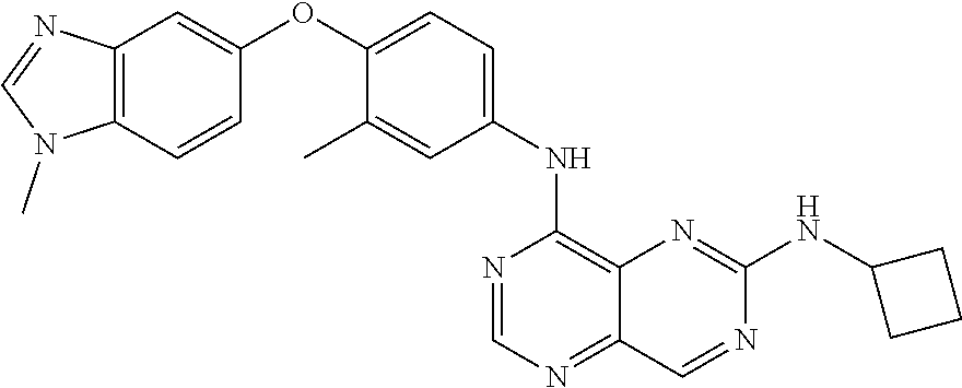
C12=C(C=CC(OC3=CC=C(NC4=C5C(=NC=N4)C=NC(NC4CCC4)=N5)C=C3C)=C1)N(C)C=N2
